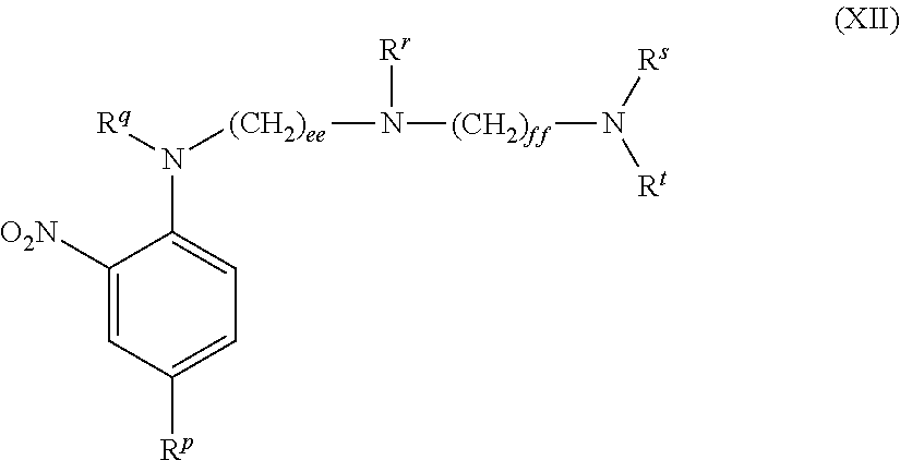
C1([O2N])=CC([Rp])=CC=C1N([(CH2)ee]N([(CH2)ff]N([Rs])[Rt])[Rr])[Rq]
